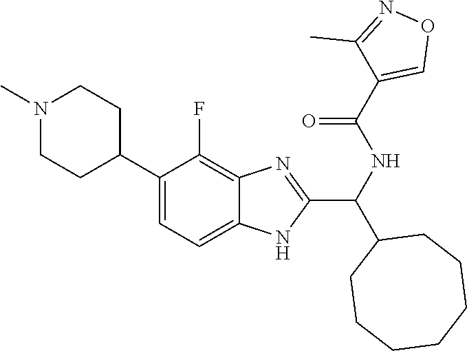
C1(C2CCN(C)CC2)=CC=C2C(=C1F)N=C(C(NC(C1=CON=C1C)=O)C1CCCCCCC1)N2
